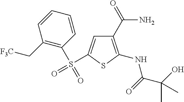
C1(C(N)=O)=C(NC(C(O)(C)C)=O)SC(S(=O)(C2=C(C[F3C])C=CC=C2)=O)=C1
